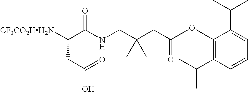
[CF3CO2HH2N]C(C(NCC(CC(=O)OC1=C(C(C)C)C=CC=C1C(C)C)(C)C)=O)CC(O)=O
